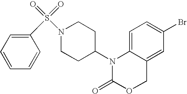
C1=C2C(=CC(Br)=C1)COC(=O)N2C1CCN(S(=O)(=O)C2=CC=CC=C2)CC1
